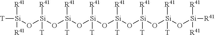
[Si](O[Si](O[Si](O[Si](O[Si](O[Si](O[Si](O[Si]([R41])([R41])[R41])([R41])[T])([R41])[T])([R41])[T])([R41])[T])([R41])[T])([R41])[T])([T])([R41])[R41]
